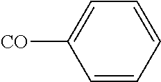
C1=CC=CC([CO])=C1
